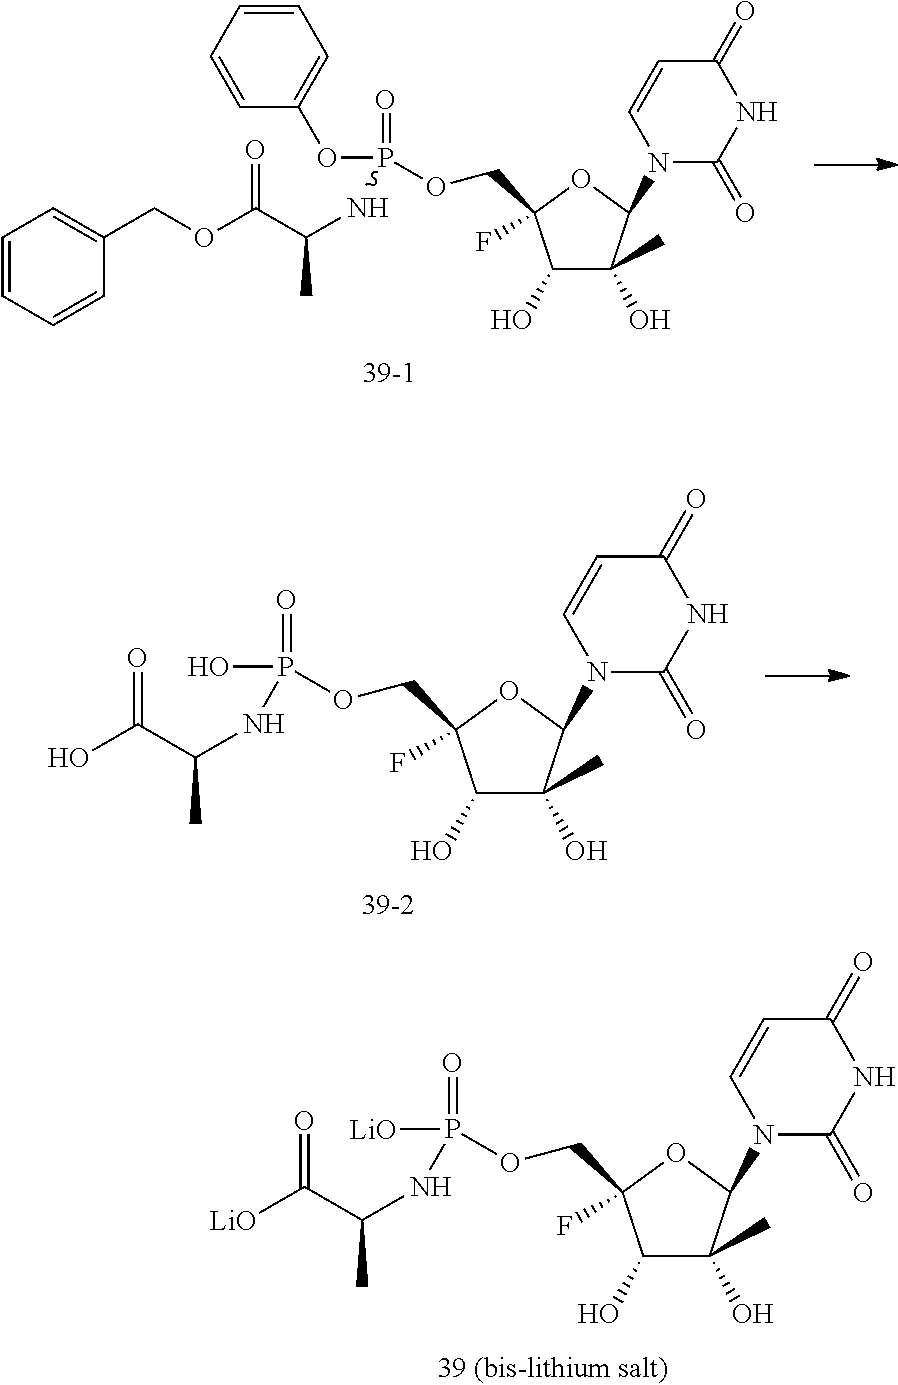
C1(O)C(O)(C)C(N2C(=O)NC(=O)C=C2)OC1(F)COP(=O)(OC1=CC=CC=C1)NC(C)C(OCC1=CC=CC=C1)=O.C1(O)C(O)(C)C(N2C(=O)NC(=O)C=C2)OC1(F)COP(=O)(O)NC(C)C(O)=O.C1(O)C(O)(C)C(N2C(=O)NC(=O)C=C2)OC1(F)COP(=O)([LiO])NC(C)C([LiO])=O
